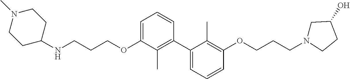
C1=C(OCCCNC2CCN(C)CC2)C(C)=C(C2=CC=CC(OCCCN3CC(O)CC3)=C2C)C=C1
